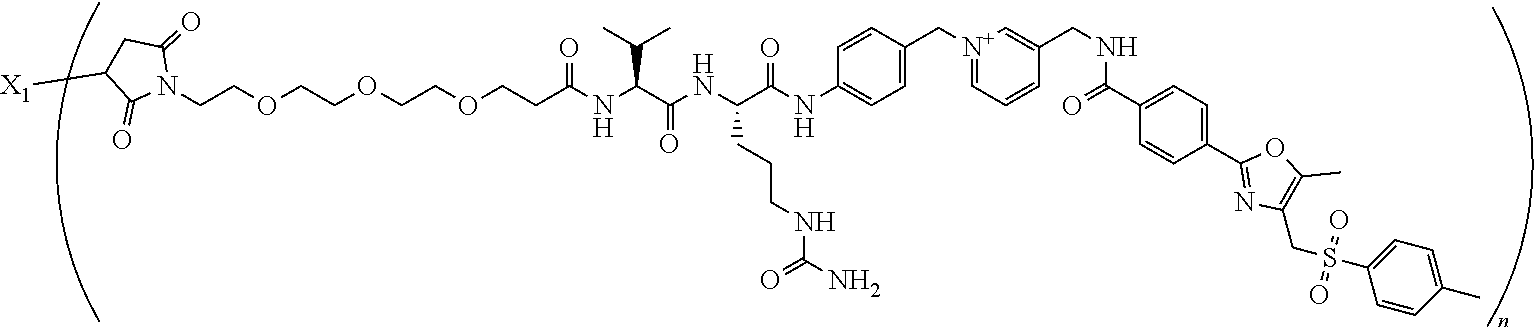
N1(CCOCCOCCOCCC(NC(C(NC(C(NC2=CC=C(C[N+]3=CC=CC(CNC(C4=CC=C(C5=NC(CS(C6=CC=C(C)C=C6)(=O)=O)=C(C)O5)C=C4)=O)=C3)C=C2)=O)CCCNC(N)=O)=O)C(C)C)=O)C(=O)CC([X1])C1=O
